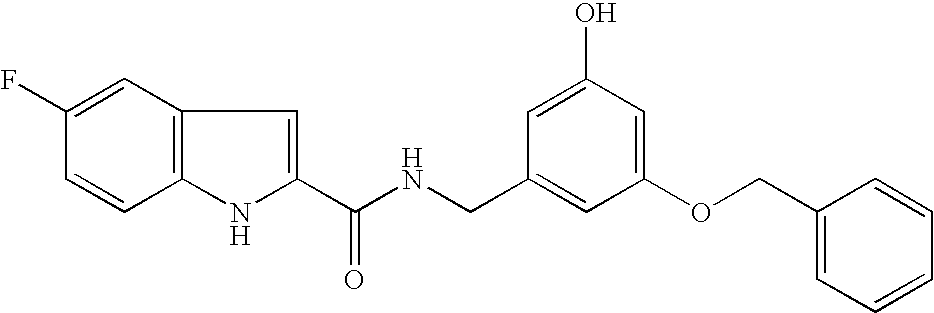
C1(C(NCC2=CC(OCC3=CC=CC=C3)=CC(O)=C2)=O)=CC2=C(N1)C=CC(F)=C2
